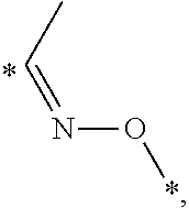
N(O*)=CC
